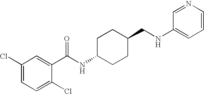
C1(Cl)=CC=C(Cl)C(C(NC2CCC(CNC3=CC=CN=C3)CC2)=O)=C1
